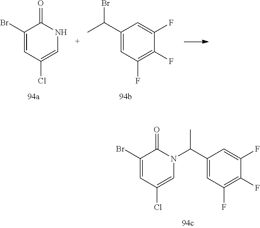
C1(C(N2C(=O)C(Br)=CC(Cl)=C2)C)=CC(F)=C(F)C(F)=C1.C1(Br)=CC(Cl)=CNC1=O.C1(C(C)Br)=CC(F)=C(F)C(F)=C1
